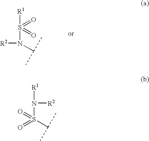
[R1]S(N([R2])C(C)C)(=O)=O.[R1]N(S(C(C)C)(=O)=O)[R2]
